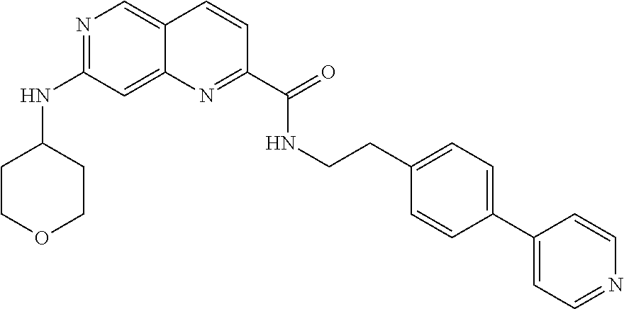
N1=C(NC2CCOCC2)C=C2C(=C1)C=CC(C(=O)NCCC1=CC=C(C3=CC=NC=C3)C=C1)=N2
